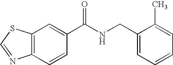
C12=C(C=C(C(NCC3=CC=CC=C3C)=O)C=C1)SC=N2
